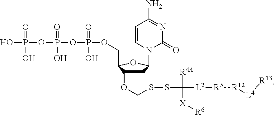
OP(OP(OP(OCC1C(OCSSC([L2][R5][R12][L4][R13])([R4A])[X][R6])CC(N2C(=O)N=C(N)C=C2)O1)(=O)O)(=O)O)(=O)O
